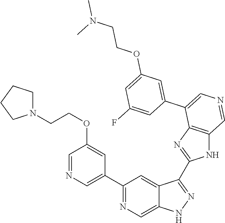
C1(C2=CN=CC(OCCN3CCCC3)=C2)=NC=C2C(=C1)C(C1=NC3=C(N1)C=NC=C3C1=CC(OCCN(C)C)=CC(F)=C1)=NN2
